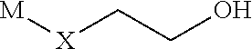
[M][X]CCO
